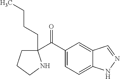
C1(C(C2=CC=C3C(=C2)C=NN3)=O)(CCCC)CCCN1
